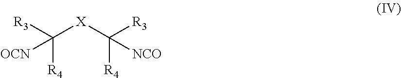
[R3]C([X]C([R3])([R4])[NCO])([OCN])[R4]
